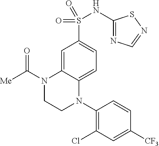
C1(Cl)=C(N2C3=CC=C(S(NC4=NC=NS4)(=O)=O)C=C3N(C([Me])=O)CC2)C=CC([CF3])=C1
